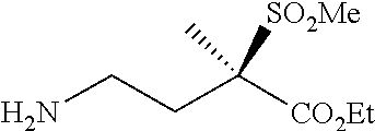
C(CN)C(C)([CO2Et])[SO2Me]
